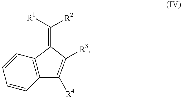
C12=C(C([R4])=C([R3])C1=C([R2])[R1])C=CC=C2
